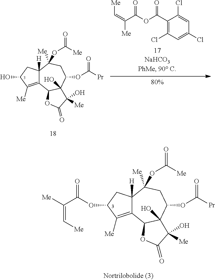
C12=C([Me])C(O)CC1([H])C([Me])(OC(=O)[Me])CC(OC([Pr])=O)C1(O)C2OC(=O)C1([Me])O.C1(C(OC(C(=C[Me])[Me])=O)=O)=C(Cl)C=C(Cl)C=C1Cl.C12=C([Me])C(OC(C([Me])=C[Me])=O)CC1([H])C([Me])(OC(=O)[Me])CC(OC([Pr])=O)C1(O)C2OC(=O)C1([Me])O
